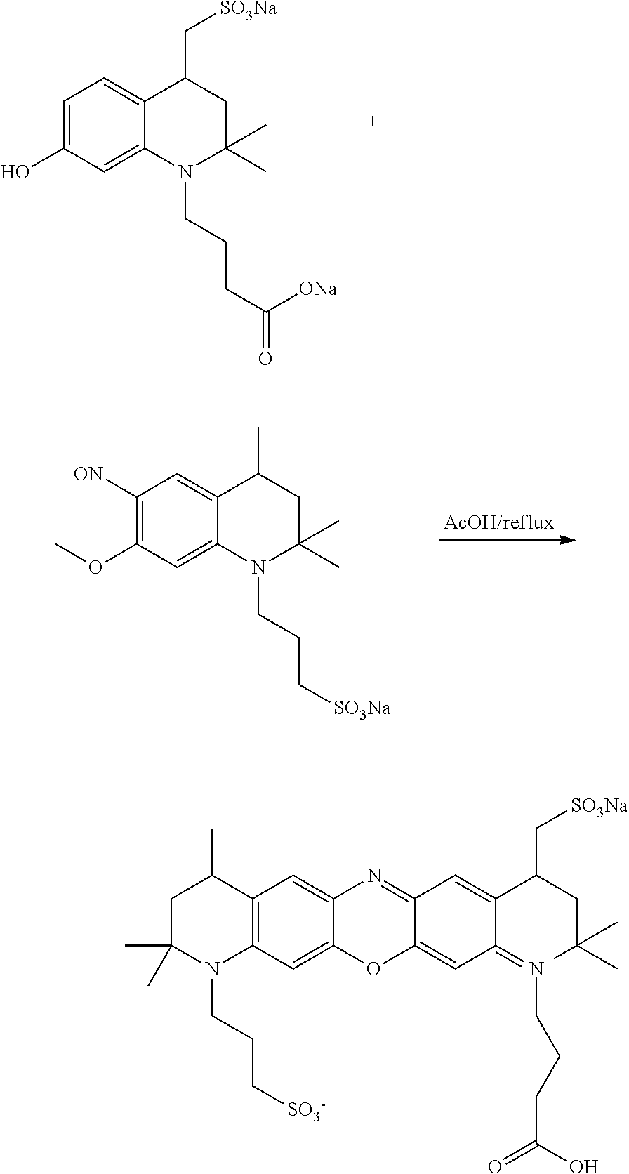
C1=C(O)C=C2C(=C1)C(C[SO3Na])CC(C)(C)N2CCCC([ONa])=O.C1([ON])=C(OC)C=C2C(=C1)C(C)CC(C)(C)N2CCC[SO3Na].C1(C)(C)CC(C)C2=C(N1CCC[SO3-])C=C1C(=C2)N=C2C(=CC3=[N+](CCCC(=O)O)C(C)(C)CC(C[SO3Na])C3=C2)O1
